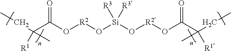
O(C(C(CC)([R1])C)=O)[R2]O[Si]([R3])(O[R2]OC(C(CC)([R1])C)=O)[R3]
